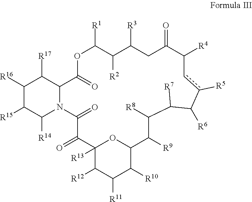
C1([R4])C(=O)CC([R3])C([R2])C([R1])OC(=O)C2C([R17])C([R16])C([R15])C([R14])N2C(=O)C(=O)C2([R13])C([R12])C([R11])C([R10])C(O2)C([R9])C([R8])C([R7])C([R6])c([R5])c1
